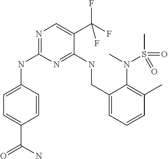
C1=C(NC2=NC=C(C(F)(F)F)C(NCC3=CC=CC(C)=C3N(C)S(C)(=O)=O)=N2)C=CC(C(=O)N)=C1
